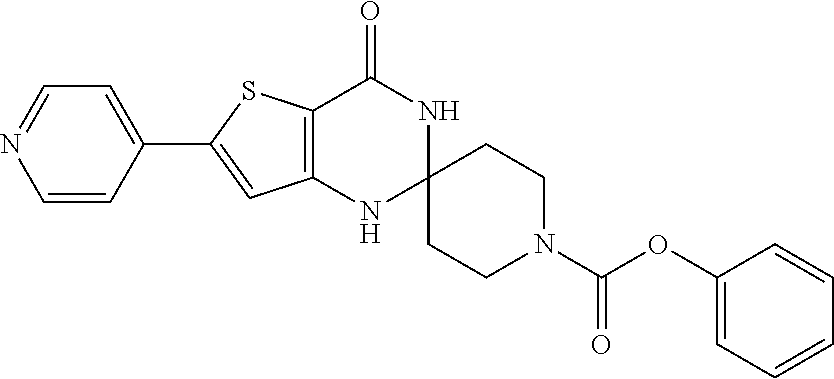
C1(C2=CC3=C(S2)C(=O)NC2(N3)CCN(C(OC3=CC=CC=C3)=O)CC2)=CC=NC=C1
